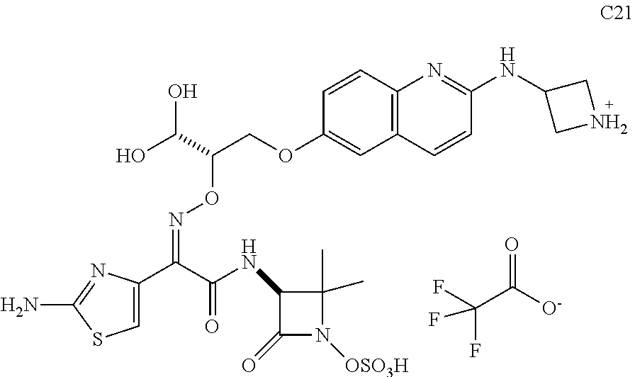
C1=C(C(C(=O)NC2C(=O)N([OSO3H])C2(C)C)=NOC(COC2=CC3=C(C=C2)N=C(NC2CNC2)C=C3)C(O)O)N=C(N)S1.FC(C([O-])=O)(F)F
